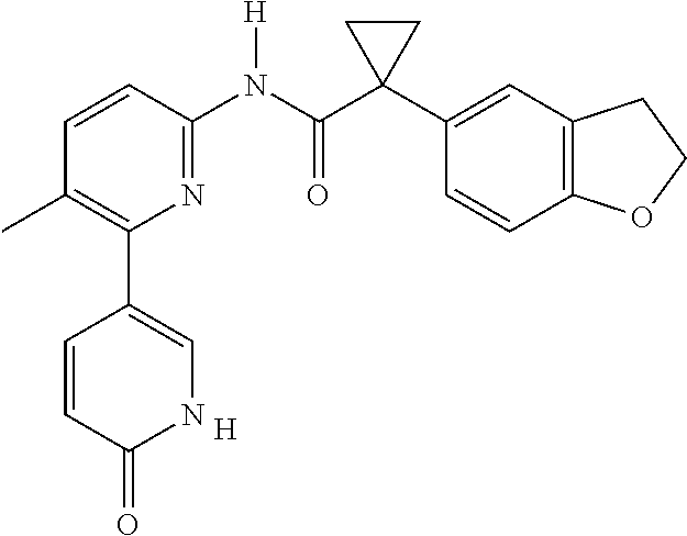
[H].C1=CC(N(C(C2(C3=CC4=C(C=C3)OCC4)CC2)=O)[H])=NC(C2=CNC(=O)C=C2)=C1C
